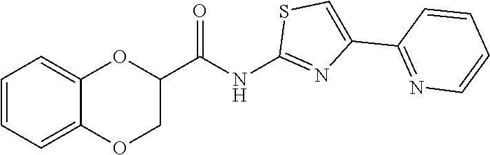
C12=CC=CC=C1OCC(C(NC1=NC(C3=NC=CC=C3)=CS1)=O)O2
